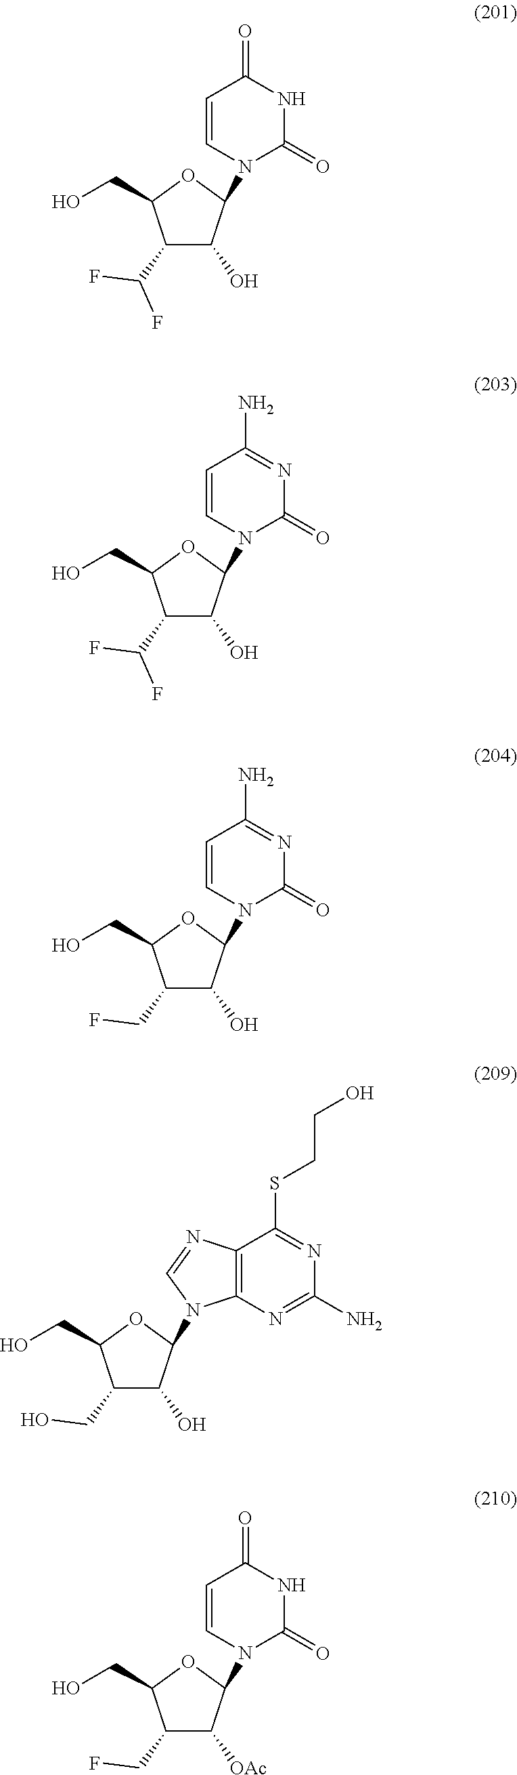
C1(C(F)F)C(O)C(N2C(=O)NC(=O)C=C2)OC1CO.C1(C(F)F)C(O)C(N2C(=O)N=C(N)C=C2)OC1CO.C1(CF)C(O)C(N2C(=O)N=C(N)C=C2)OC1CO.C1(CF)C([OAc])C(N2C(=O)NC(=O)C=C2)OC1CO.C1(CO)C(O)C(N2C3=C(C(SCCO)=NC(N)=N3)N=C2)OC1CO
